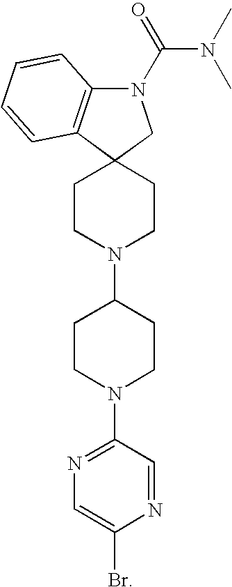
C12=C(N(C(N(C)C)=O)CC13CCN(C1CCN(C4=NC=C(Br)N=C4)CC1)CC3)C=CC=C2
